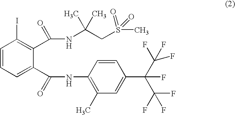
C1=CC=C(C(NC2=C(C)C=C(C(C(F)(F)F)(C(F)(F)F)F)C=C2)=O)C(C(NC(CS(C)(=O)=O)(C)C)=O)=C1I
